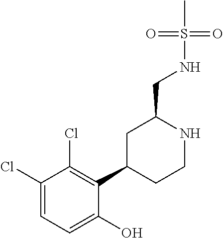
C1(Cl)=CC=C(O)C(C2CCNC(CNS(C)(=O)=O)C2)=C1Cl
